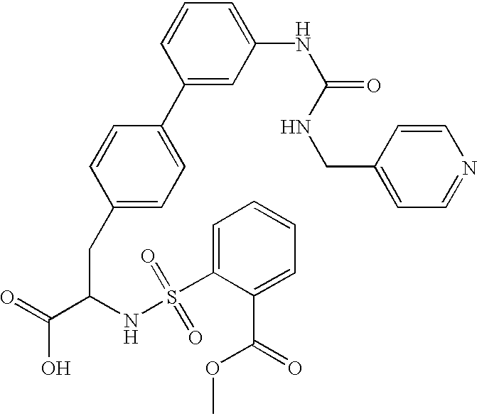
C1(CC(C(=O)O)NS(C2=CC=CC=C2C(=O)OC)(=O)=O)=CC=C(C2=CC(NC(=O)NCC3=CC=NC=C3)=CC=C2)C=C1
